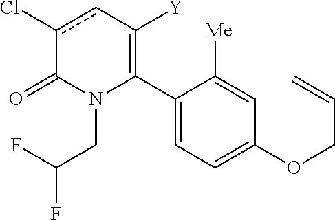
C1(C2=C([Y])cc(Cl)C(=O)N2CC(F)F)=CC=C(OCC=C)C=C1[Me]
